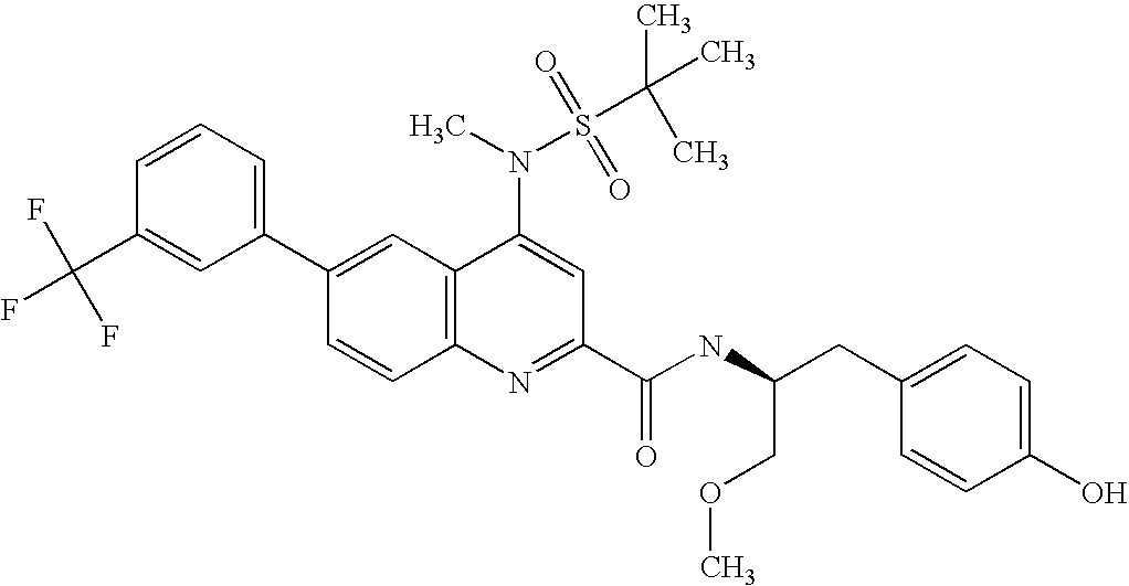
C1=CC(C(F)(F)F)=CC(C2=CC3=C(C=C2)N=C(C(NC(CC2=CC=C(O)C=C2)COC)=O)C=C3N(C)S(C(C)(C)C)(=O)=O)=C1
